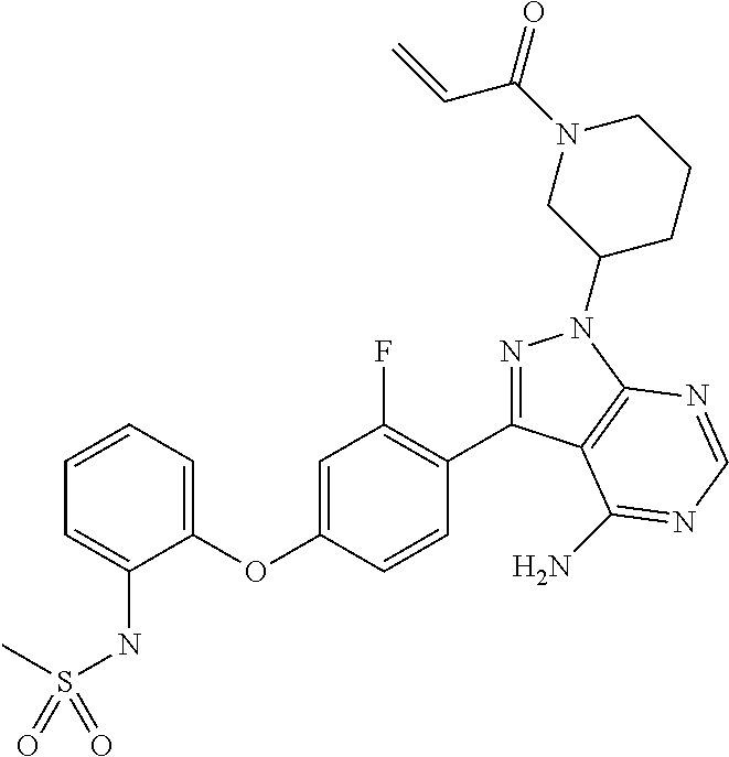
C1=CC=C(NS(C)(=O)=O)C(OC2=CC(F)=C(C3=NN(C4CCCN(C(C=C)=O)C4)C4=C3C(N)=NC=N4)C=C2)=C1
